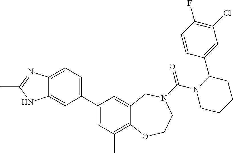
C12=CC=C(C3=CC(C)=C4C(=C3)CN(C(=O)N3CCCCC3C3=CC(Cl)=C(F)C=C3)CCO4)C=C1NC(C)=N2
